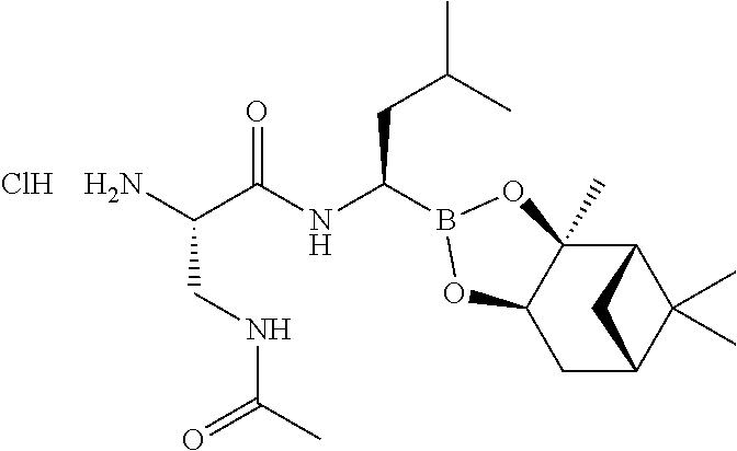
Cl.C12C3(C)C(CC(C1(C)C)C2)OB(C(NC(C(N)CNC(=O)C)=O)CC(C)C)O3
